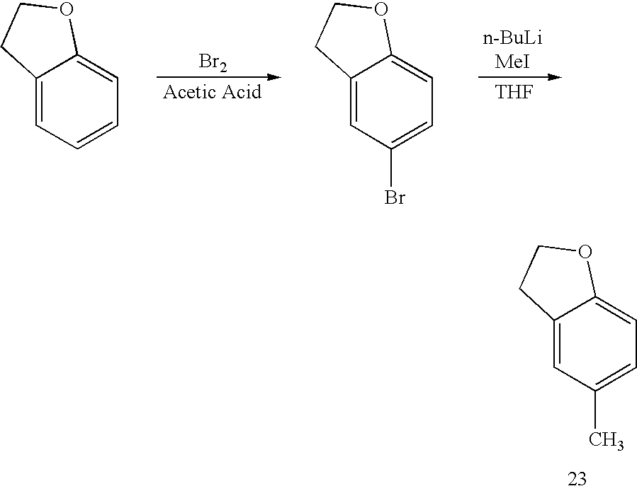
C12=CC(C)=CC=C1OCC2.[Br2].[THF].C12=CC=CC=C1OCC2.C12=CC(Br)=CC=C1OCC2
